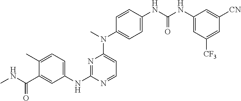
N(C1=NC(N(C2=CC=C(NC(NC3=CC([CF3])=CC([CN])=C3)=O)C=C2)C)=CC=N1)C1=CC=C(C)C(C(NC)=O)=C1
